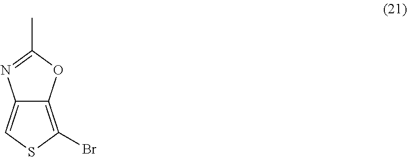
C12=CSC(Br)=C1OC(C)=N2
